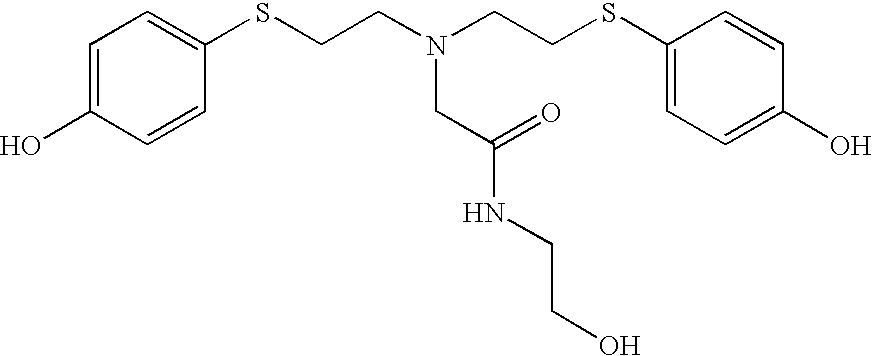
C1=C(O)C=CC(SCCN(CCSC2=CC=C(O)C=C2)CC(NCCO)=O)=C1
